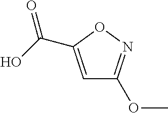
C1=C(C(=O)O)ON=C1OC
